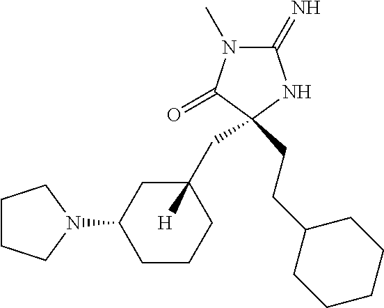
C1(=N)N(C)C(=O)C(CC2([H])CC(N3CCCC3)CCC2)(CCC2CCCCC2)N1
